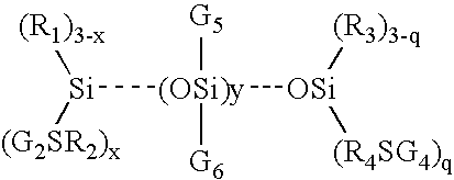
[(R1)3-x][Si]([(G2SR2)x])[(OSi)y]([OSi]([(R3)3-q])[(R4SG4)q])([G5])[G6]
